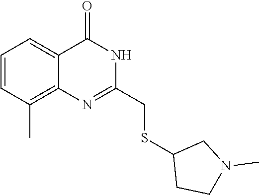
S(C1CCN(C)C1)CC1=NC2=C(C)C=CC=C2C(=O)N1
